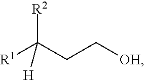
[R1]C([R2])(CC[OH])[H]
